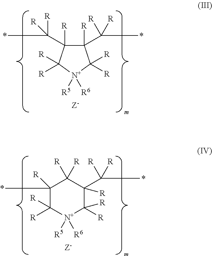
C1([R])(C(*)([R])[R])C([R])(C(*)([R])[R])C([R])([R])[N+]([R5])([R6])C1([R])[R].C1([R])([R])[N+]([R5])([R6])C([R])([R])C(C(*)([R])[R])([R])C([R])([R])C1([R])*
